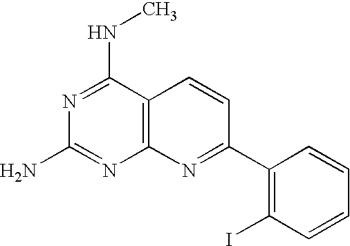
C12=C(C(NC)=NC(N)=N1)C=CC(C1=C(I)C=CC=C1)=N2
